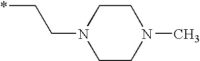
*CCN1CCN(C)CC1
